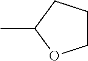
C1(C)OCCC1
